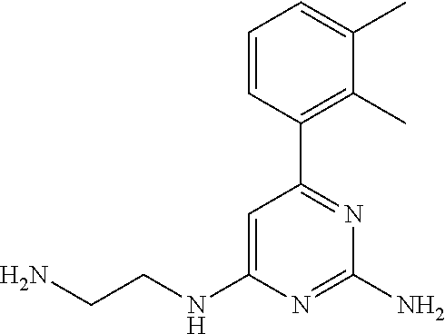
C1=CC(C2=NC(N)=NC(NCCN)=C2)=C(C)C(C)=C1
